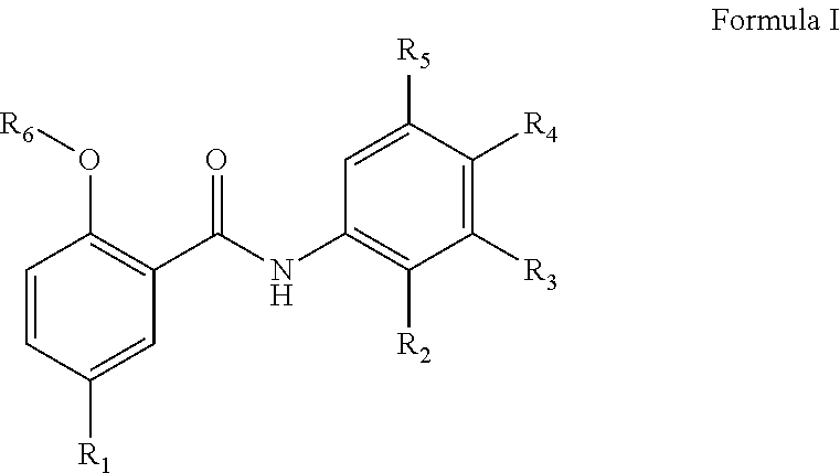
C1=CC([R1])=CC(C(=O)NC2=C([R2])C([R3])=C([R4])C([R5])=C2)=C1O[R6]
